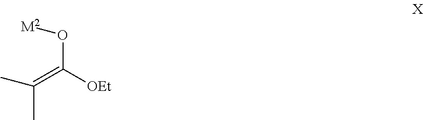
C(=C([OEt])O[M2])(C)C
